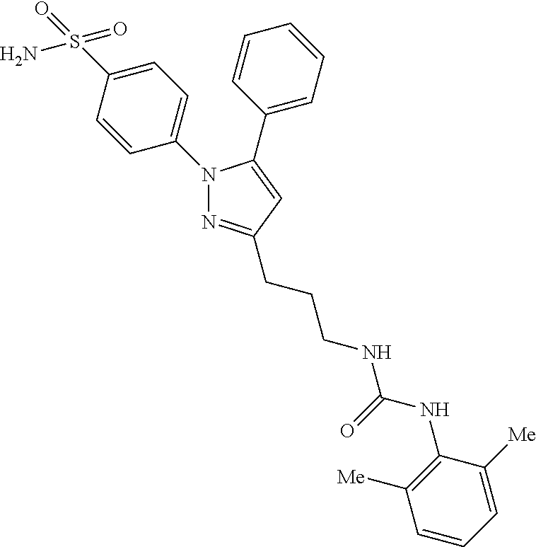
C1=C(N2N=C(CCCNC(NC3=C([Me])C=CC=C3[Me])=O)C=C2C2=CC=CC=C2)C=CC(S(N)(=O)=O)=C1
